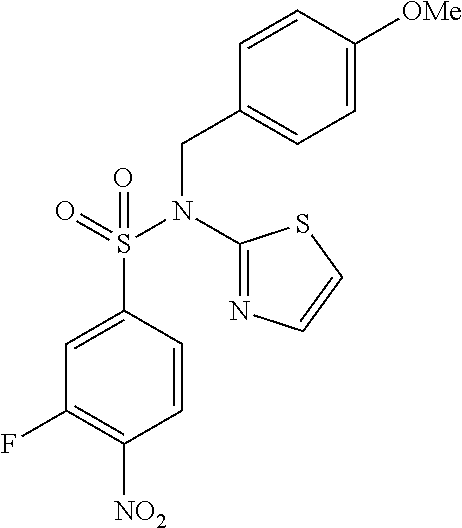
C1=CC(S(=O)(=O)N(C2=NC=CS2)CC2=CC=C([OMe])C=C2)=CC(F)=C1[NO2]
